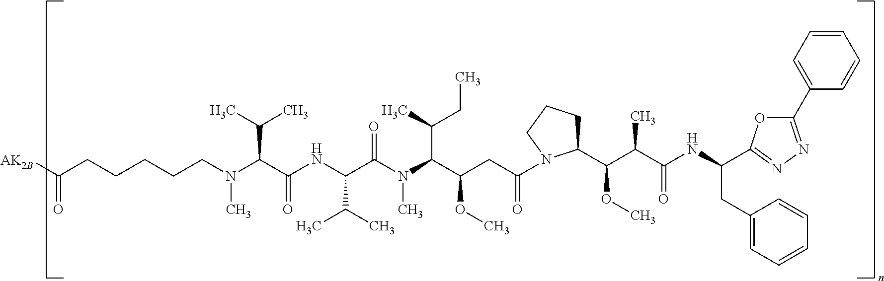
[AK2B]C(CCCCCN(C(C(NC(C(N(C(C(CC(N1C(C(C(C(NC(CC2=CC=CC=C2)C2=NN=C(C3=CC=CC=C3)O2)=O)C)OC)CCC1)=O)OC)C(CC)C)C)=O)C(C)C)=O)C(C)C)C)=O
